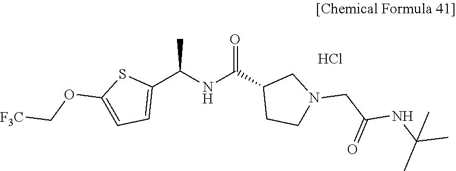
C1(C(NC(C2CCN(CC(NC(C)(C)C)=O)C2)=O)C)=CC=C(OC[F3C])S1.Cl
